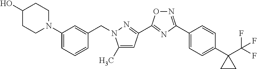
C1(N2CCC(O)CC2)=CC=CC(CN2C(C)=CC(C3=NC(C4=CC=C(C5(C(F)(F)F)CC5)C=C4)=NO3)=N2)=C1
